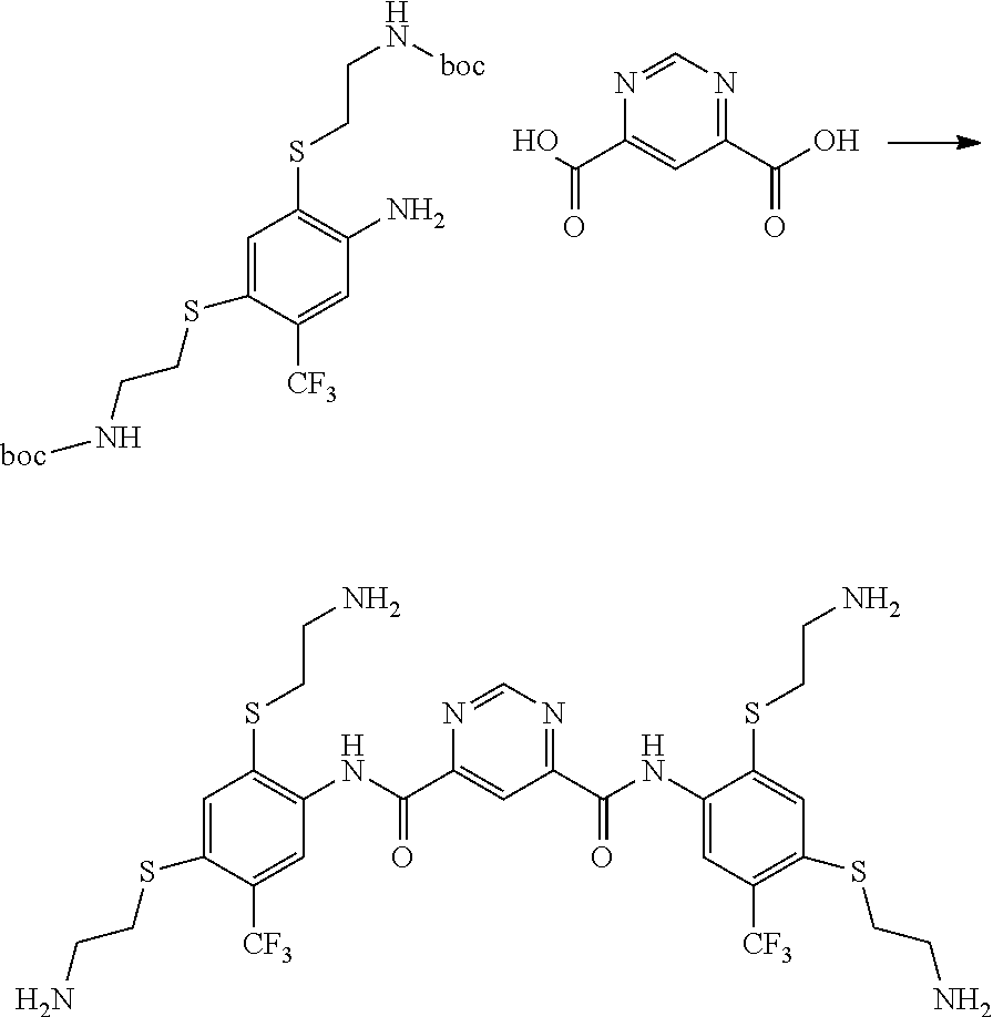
OC(C1=CC(C(O)=O)=NC=N1)=O.C1=C(SCCN[boc])C([CF3])=CC(N)=C1SCCN[boc].C1=C(SCCN)C([CF3])=CC(NC(C2=CC(C(NC3=CC([CF3])=C(SCCN)C=C3SCCN)=O)=NC=N2)=O)=C1SCCN
